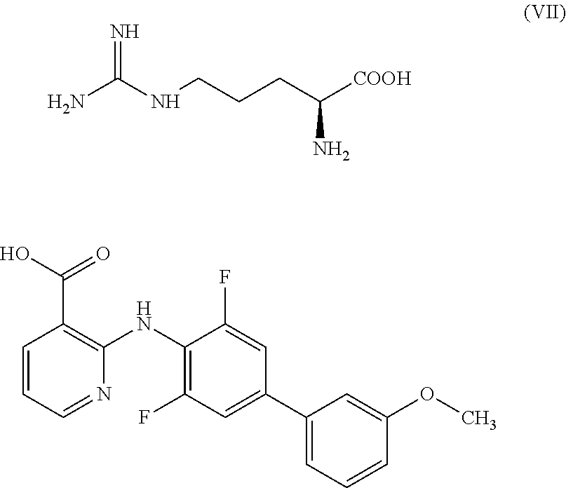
C1=CC=NC(NC2=C(F)C=C(C3=CC=CC(OC)=C3)C=C2F)=C1C(O)=O.NC(NCCCC([COOH])N)=N
